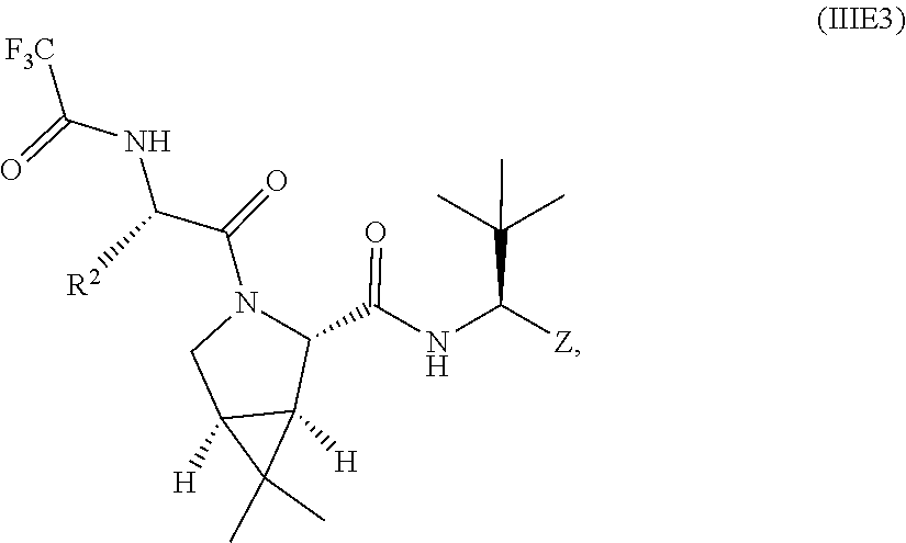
N(C(C(=O)N1C(C(NC(C(C)(C)C)[Z])=O)C2([H])C([H])(C1)C2(C)C)[R2])C(=O)[F3C]
